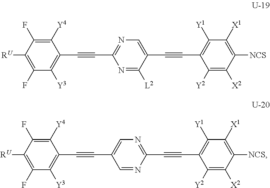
C1(F)=C([RU])C(F)=C([Y4])C(C#CC2=NC=C(C#CC3=C([Y1])C([X1])=C([NCS])C([X2])=C3[Y2])C([L2])=N2)=C1[Y3].C1(F)=C([RU])C(F)=C([Y4])C(C#CC2=CN=C(C#CC3=C([Y1])C([X1])=C([NCS])C([X2])=C3[Y2])N=C2)=C1[Y3]
